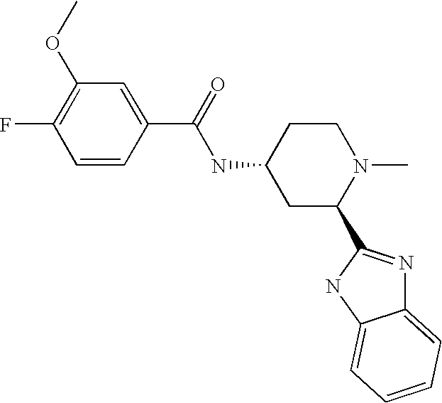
C1=CC(C(=O)NC2CC(C3=NC4=CC=CC=C4N3)N(C)CC2)=CC(OC)=C1F
